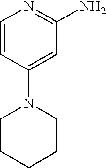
C1=CC(N2CCCCC2)=CC(N)=N1
